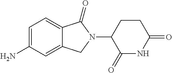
C12=CC(N)=CC=C1C(=O)N(C1C(=O)NC(=O)CC1)C2
